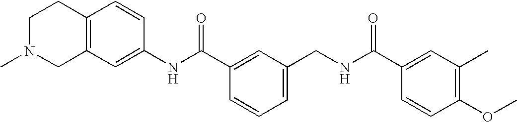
C1(NC(C2=CC(CNC(C3=CC(C)=C(OC)C=C3)=O)=CC=C2)=O)=CC2=C(C=C1)CCN(C)C2
